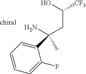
C1=CC=C(F)C(C(CC([CF3])O)(C)N)=C1
